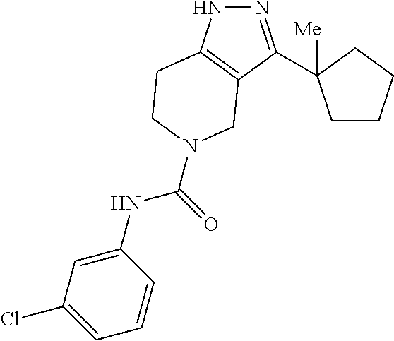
N1=C(C2([Me])CCCC2)C2=C(N1)CCN(C(NC1=CC(Cl)=CC=C1)=O)C2
